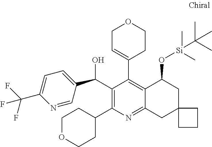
C1(C(O)C2=CC=C(C(F)(F)F)N=C2)=C(C2CCOCC2)N=C2C(=C1C1=CCOCC1)C(O[Si](C)(C)C(C)(C)C)CC1(C2)CCC1
